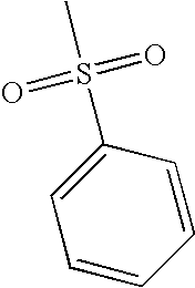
S(C1=CC=CC=C1)(=O)(=O)C
